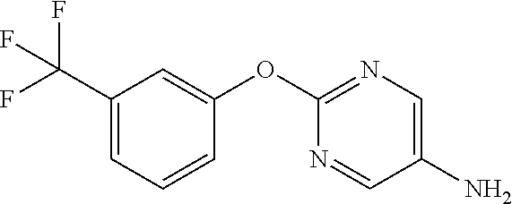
C1(C(F)(F)F)=CC=CC(OC2=NC=C(N)C=N2)=C1
